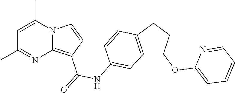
C1=C(C)N2C(=C(C(=O)NC3=CC4=C(C=C3)CCC4OC3=CC=CC=N3)C=C2)N=C1C
